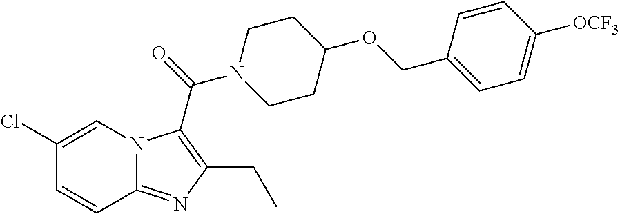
C1(Cl)=CN2C(=NC(CC)=C2C(=O)N2CCC(OCC3=CC=C([OCF3])C=C3)CC2)C=C1
